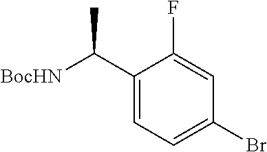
C1(F)=CC(Br)=CC=C1C([BocHN])C
